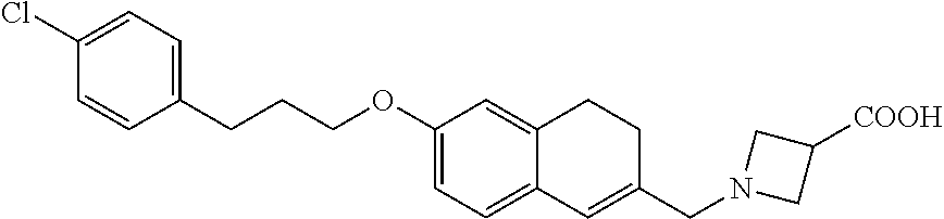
C1(Cl)=CC=C(CCCOC2=CC=C3C(=C2)CCC(CN2CC([COOH])C2)=C3)C=C1
